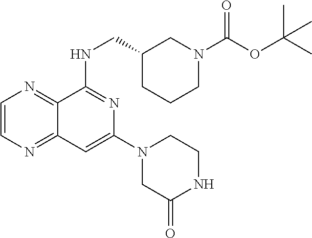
C1=CN=C2C(=N1)C(NCC1CCCN(C(OC(C)(C)C)=O)C1)=NC(N1CC(=O)NCC1)=C2
